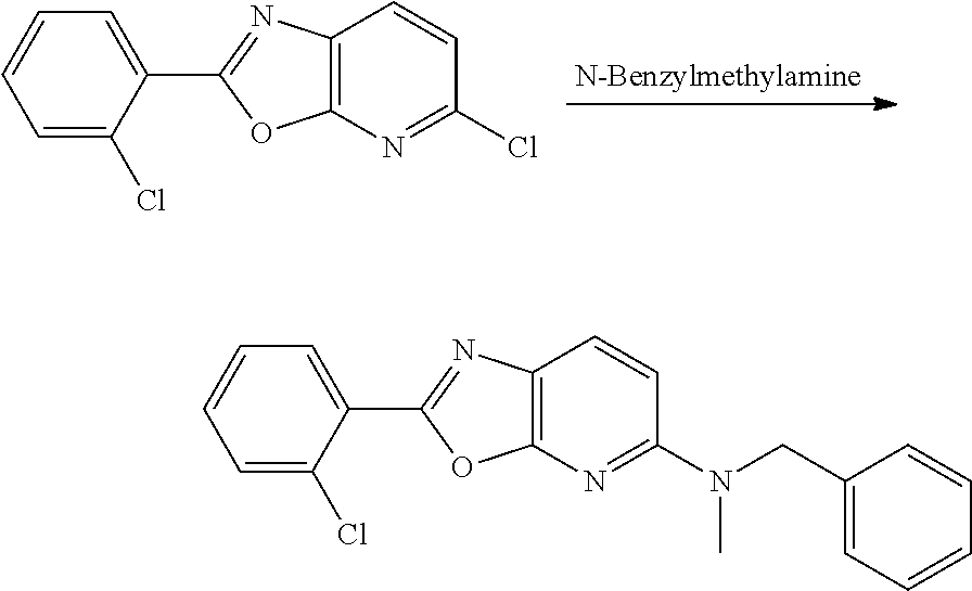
C1=CC=C(Cl)C(C2=NC3=C(N=C(Cl)C=C3)O2)=C1.C1=CC=C(Cl)C(C2=NC3=C(N=C(N(CC4=CC=CC=C4)C)C=C3)O2)=C1
